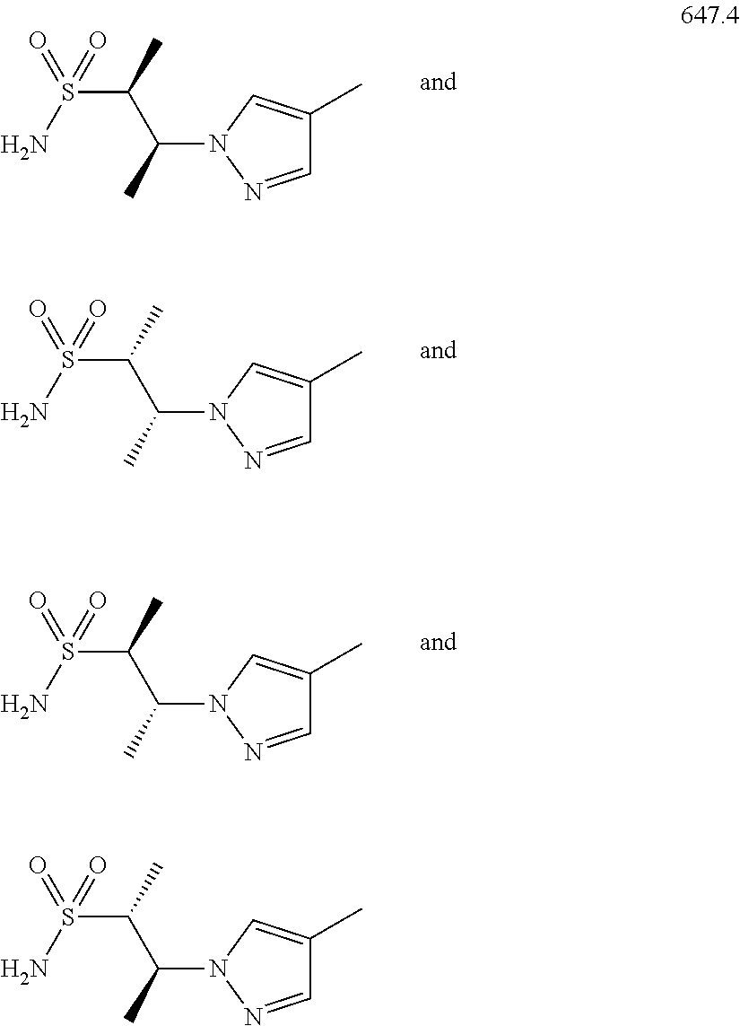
NS(C(C)C(C)N1N=CC(C)=C1)(=O)=O.NS(C(C)C(C)N1N=CC(C)=C1)(=O)=O.NS(C(C)C(C)N1N=CC(C)=C1)(=O)=O.NS(C(C)C(C)N1N=CC(C)=C1)(=O)=O
